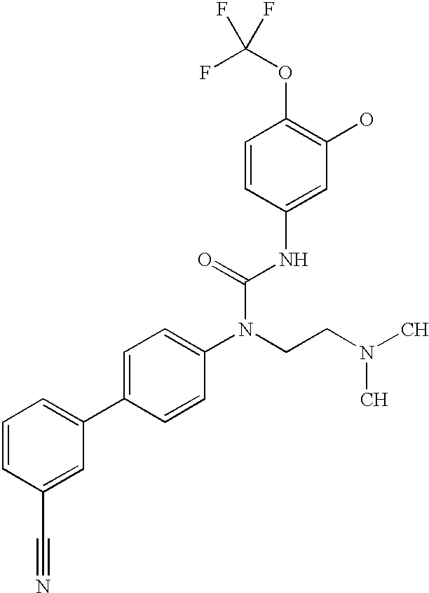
C1=CC(C#N)=CC(C2=CC=C(N(CCN(C)C)C(=O)NC3=CC(O)=C(OC(F)(F)F)C=C3)C=C2)=C1
